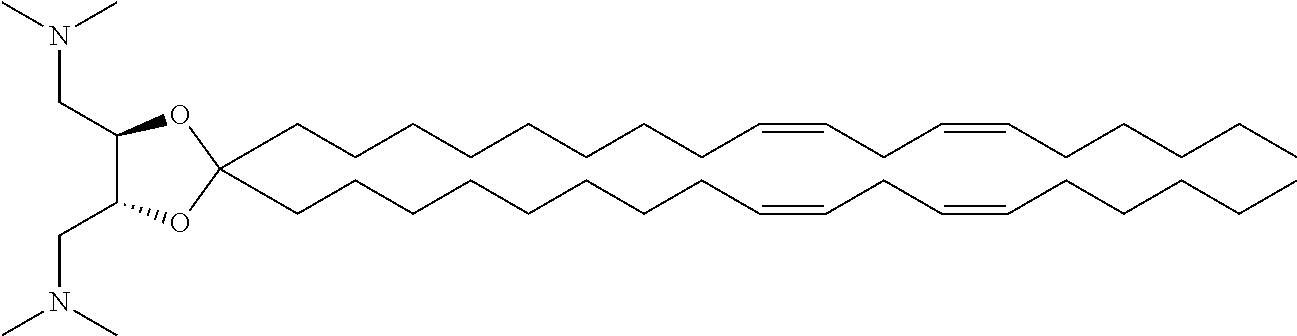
C(CCCCCCC=CCC=CCCCCC)CC1(CCCCCCCCC=CCC=CCCCCC)OC(CN(C)C)C(CN(C)C)O1
